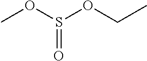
COS(OCC)=O
